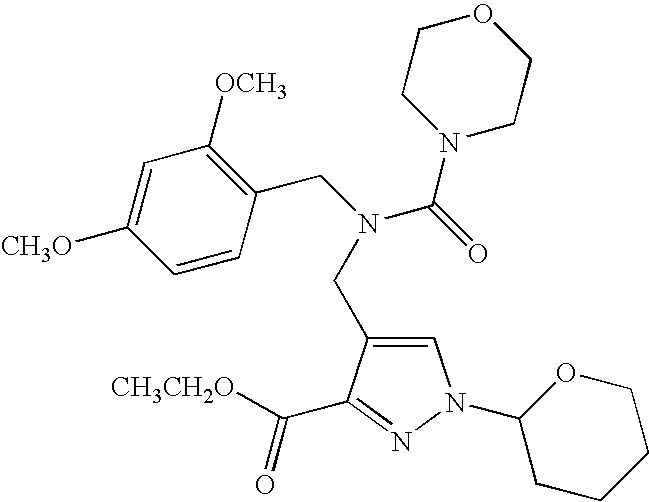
C1=C(CN(C(=O)N2CCOCC2)CC2=C([OCH3])C=C([CH3O])C=C2)C(C([CH3CH2O])=O)=NN1C1CCCCO1
